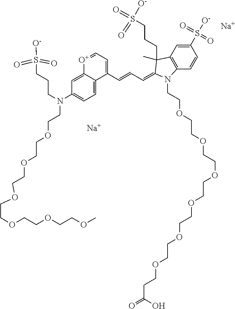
[Na].C1(S([O-])(=O)=O)=CC2=C(C=C1)N(CCOCCOCCOCCOCCOCCOCCC(=O)O)C(=CC=CC1=CC=[O+]C3=CC(N(CCOCCOCCOCCOCCOCCOC)CCCS(=O)(=O)[O-])=CC=C13)C2(CCCS(=O)(=O)[O-])C.[Na]
